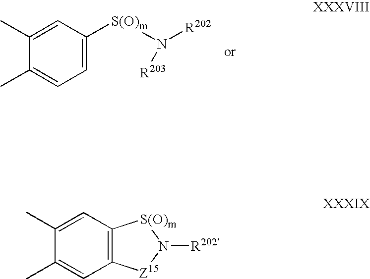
C1(C)=CC([S(O)m]N([R202])[R203])=CC=C1C.C1(C)=CC2=C(C=C1C)[Z15]N([R202])[S(O)m]2
